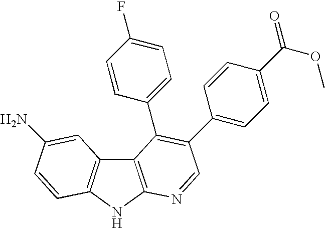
C12=C(NC3=C1C=C(N)C=C3)N=CC(C1=CC=C(C(OC)=O)C=C1)=C2C1=CC=C(F)C=C1
